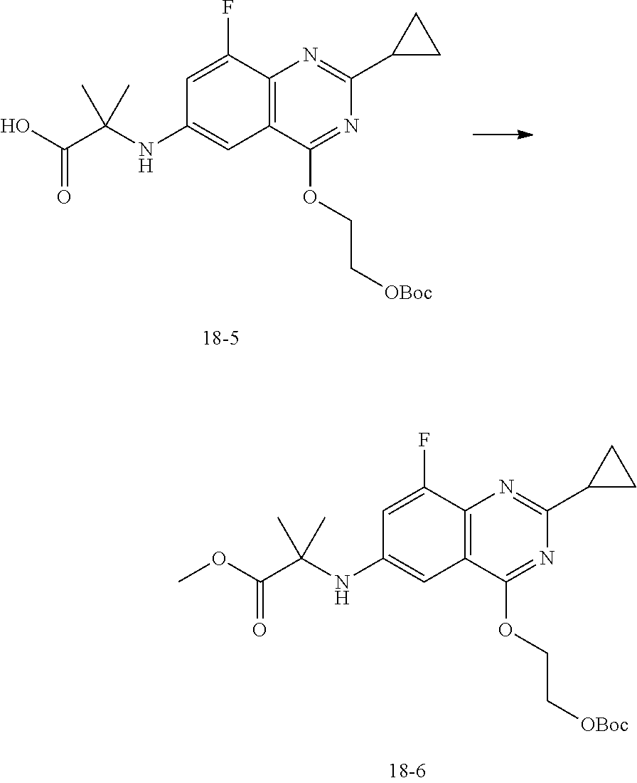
C1(F)=CC(NC(C(O)=O)(C)C)=CC2=C1N=C(C1CC1)N=C2OCC[OBoc].C1(F)=CC(NC(C(OC)=O)(C)C)=CC2=C1N=C(C1CC1)N=C2OCC[OBoc]
